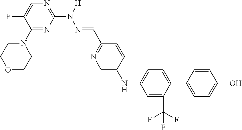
C1(N2CCOCC2)=NC(N([H])N=CC2=NC=C(NC3=CC=C(C4=CC=C(O)C=C4)C(C(F)(F)F)=C3)C=C2)=NC=C1F
